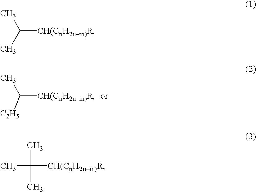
C([CH(CnH2nm)R])([C2H5])C.C([CH(CnH2nm)R])(C)C.[CH(CnH2nm)R]C(C)(C)C
